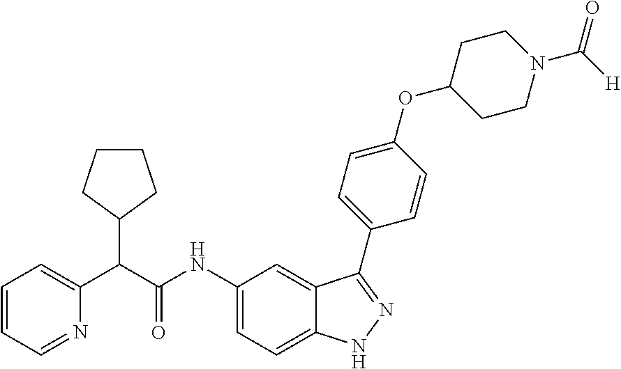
C1=CC=NC(C(C(NC2=CC=C3C(=C2)C(C2=CC=C(OC4CCN(C([H])=O)CC4)C=C2)=NN3)=O)C2CCCC2)=C1
